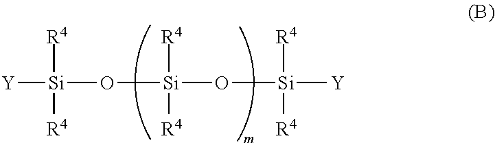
[Si]([Y])(O[Si](O[Si]([Y])([R4])[R4])([R4])[R4])([R4])[R4]
